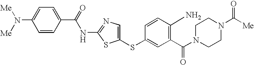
N(C1=CC=C(C(NC2=NC=C(SC3=CC(C(N4CCN(C([Me])=O)CC4)=O)=C(N)C=C3)S2)=O)C=C1)([Me])[Me]
